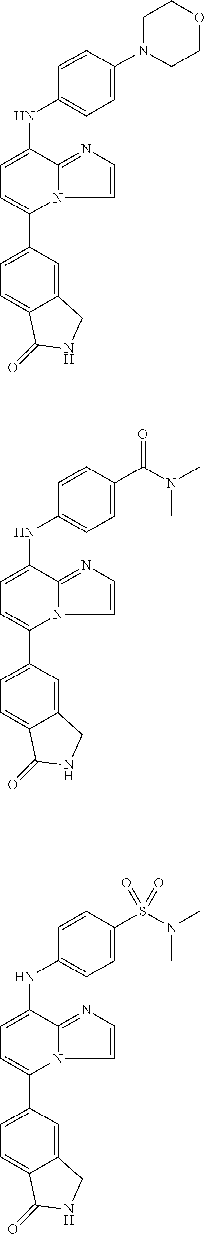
C12=CC(C3=CC=C(NC4=CC=C(N5CCOCC5)C=C4)C4=NC=CN34)=CC=C1C(=O)NC2.C12=CC(C3=CC=C(NC4=CC=C(C(N(C)C)=O)C=C4)C4=NC=CN34)=CC=C1C(=O)NC2.C12=CC(C3=CC=C(NC4=CC=C(S(N(C)C)(=O)=O)C=C4)C4=NC=CN34)=CC=C1C(=O)NC2
